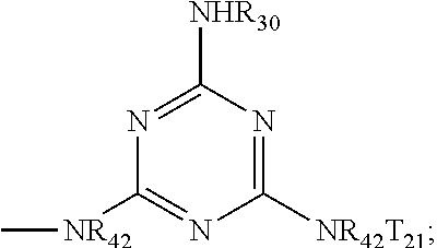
C1([NHR30])=NC([NR42]C)=NC([NR42T21])=N1
